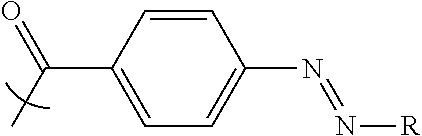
C1(C(C)=O)=CC=C(N=N[R])C=C1
